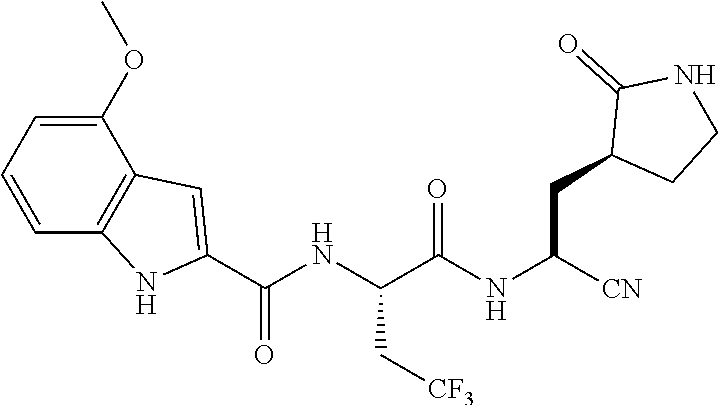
C1=CC=C(OC)C2=C1NC(C(NC(C(NC([CN])CC1CCNC1=O)=O)C[CF3])=O)=C2
